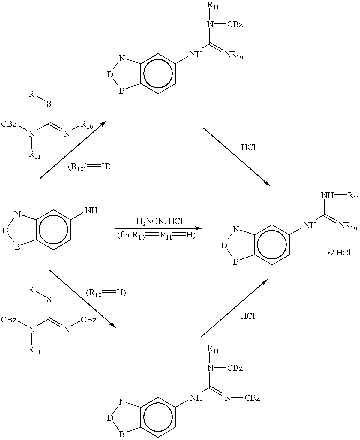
c12c(ccc(NC(=[NR10])N([CBz])[R11])c1)B[D]N2.[CBz]N(C(=N[R10])S[R])[R11].[(R10/]=[H)].[(for R10]=[R11]=[H)].c12c(ccc(N)c1)B[D]N2.c12c(ccc(NC(=[NR10])N[R11])c1)B[D]N2.[CBz]N(C(=N[CBz])S[R])[R11].[(R10]=[H)].c12c(ccc(NC(=N[CBz])N([CBz])[R11])c1)B[D]N2
